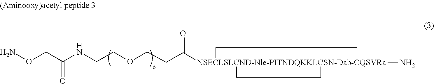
O(CC(NCCOCCC([NSECLSLCND-Nle-PITNDQKKLCSN-Dab-CQSVRa]12(N)(CC1)CC2)=O)=O)N
